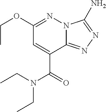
C12=NN=C(N)N1N=C(OCC)C=C2C(=O)N(CC)CC
